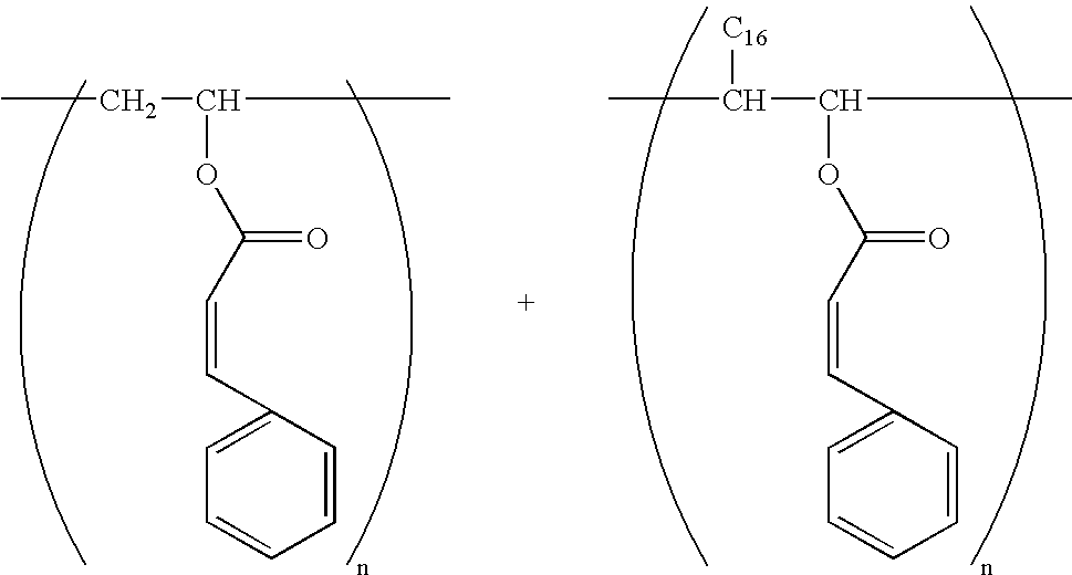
CCC(OC(C=CC1=CC=CC=C1)=O)C.CC(C(OC(C=CC1=CC=CC=C1)=O)C)[C16]
